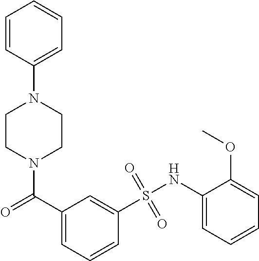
C1=CC(N2CCN(C(C3=CC=CC(S(NC4=CC=CC=C4OC)(=O)=O)=C3)=O)CC2)=CC=C1
